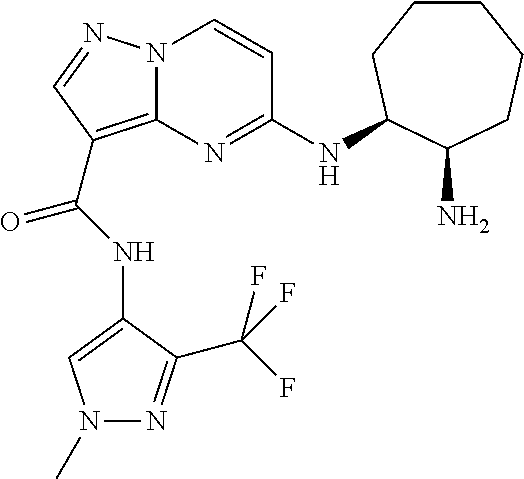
N(C(=O)C1=C2N(N=C1)C=CC(NC1CCCCCC1N)=N2)C1=CN(C)N=C1C(F)(F)F
